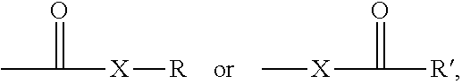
CC(=O)[X][R].C[X]C([R])=O
